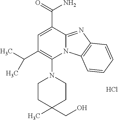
Cl.C1=C(C(=O)N)C2=NC3=C(N2C(N2CCC(C)(CO)CC2)=C1C(C)C)C=CC=C3
